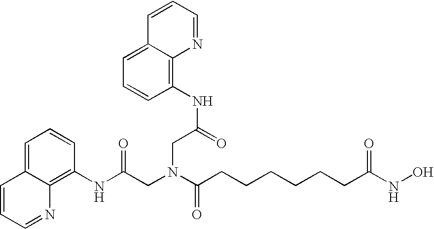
N(C(=O)CN(CC(NC1=C2C(=CC=C1)C=CC=N2)=O)C(=O)CCCCCCC(NO)=O)C1=C2C(=CC=C1)C=CC=N2
